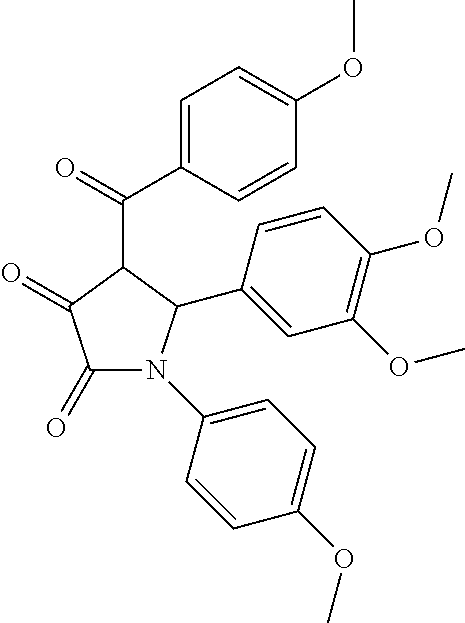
C1(=O)C(=O)N(C2=CC=C(OC)C=C2)C(C2=CC(OC)=C(OC)C=C2)C1C(C1=CC=C(OC)C=C1)=O
